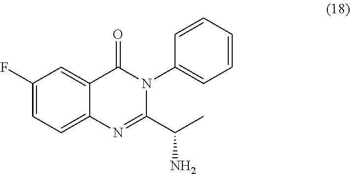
C1(F)=CC=C2C(=C1)C(=O)N(C1=CC=CC=C1)C(C(C)N)=N2
